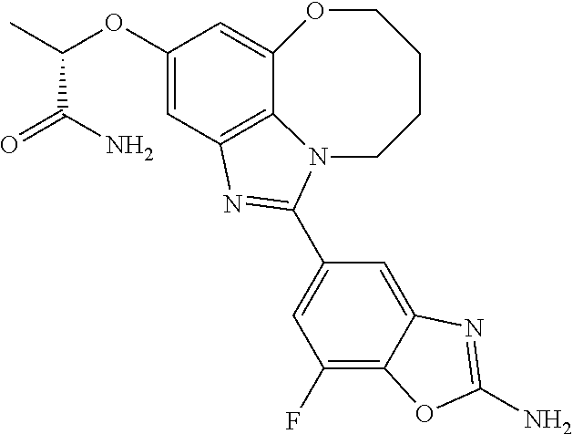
C1(OC(C)C(=O)N)=CC2=C3C(=C1)OCCCCN3C(C1=CC(F)=C3C(=C1)N=C(N)O3)=N2
